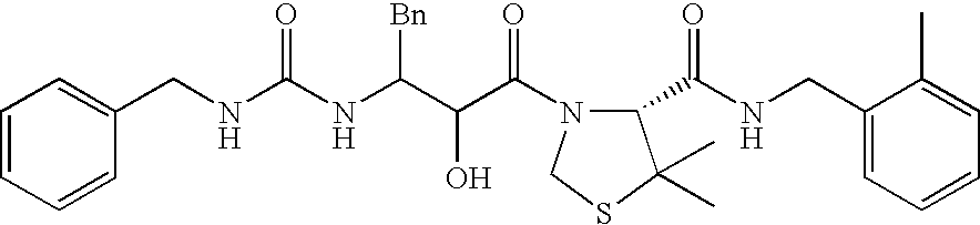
C1(CNC(NC(C(C(=O)N2C(C(NCC3=CC=CC=C3C)=O)C(C)(C)SC2)O)[Bn])=O)=CC=CC=C1
